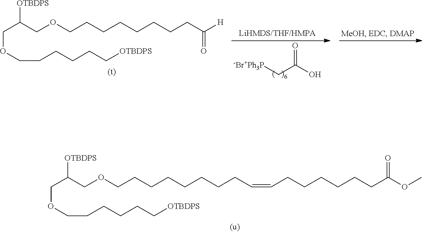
C(C(COCCCCCCCCC([H])=O)[OTBDPS])OCCCCCC[OTBDPS].O=C(O)C[-Br+Ph3P].C(C(COCCCCCCCCC=CCCCCCCC(OC)=O)[OTBDPS])OCCCCCC[OTBDPS]
